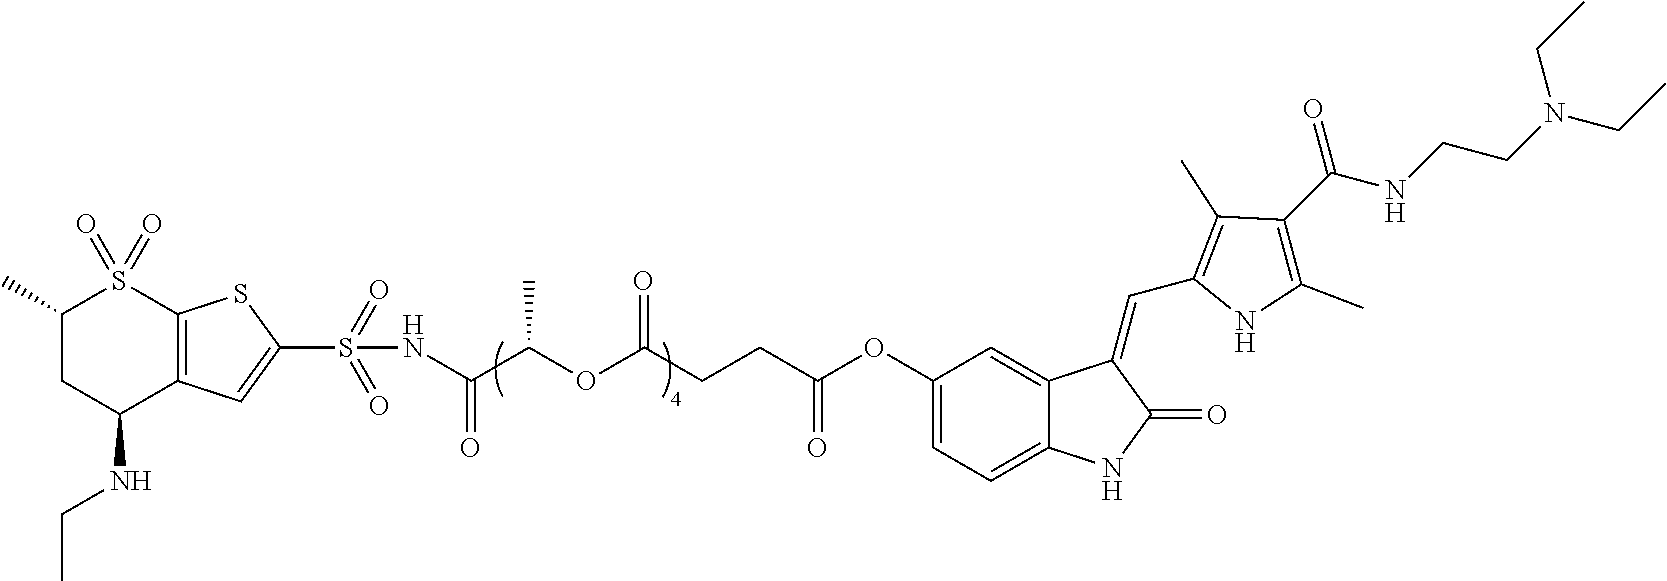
C1=C2C(=CC(OC(CCC(=O)OC(C(NS(C3=CC4=C(S3)S(=O)(=O)C(C)CC4NCC)(=O)=O)=O)C)=O)=C1)C(=CC1=C(C)C(C(NCCN(CC)CC)=O)=C(C)N1)C(=O)N2
